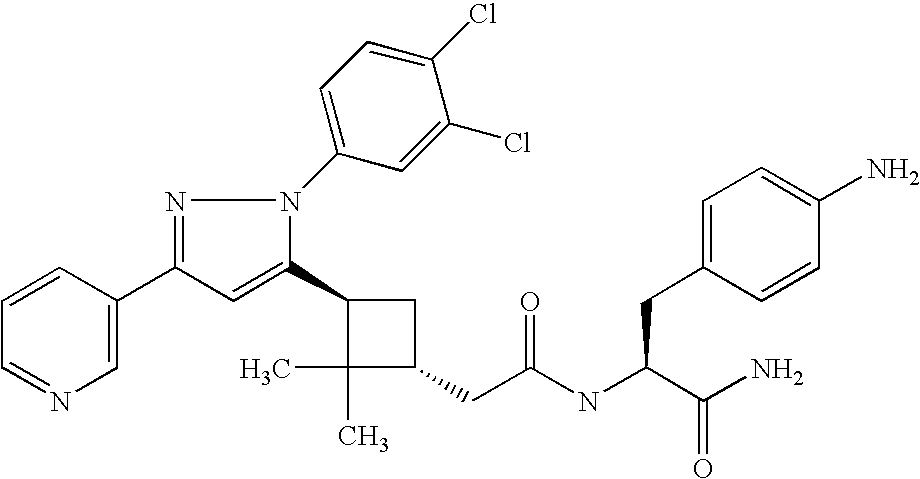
C1(C2=CC(C3=CN=CC=C3)=NN2C2=CC=C(Cl)C(Cl)=C2)C(C)(C)C(CC(=O)NC(CC2=CC=C(N)C=C2)C(N)=O)C1
